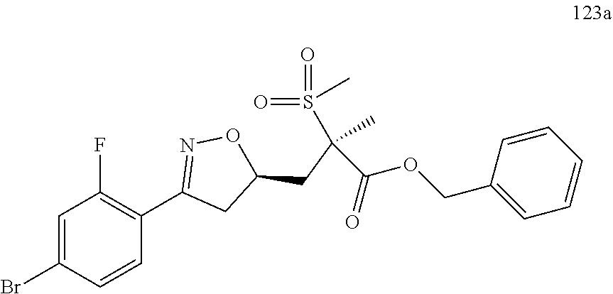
BrC1=CC(F)=C(C2=NOC(CC(C(OCC3=CC=CC=C3)=O)(C)S(=O)(C)=O)C2)C=C1
